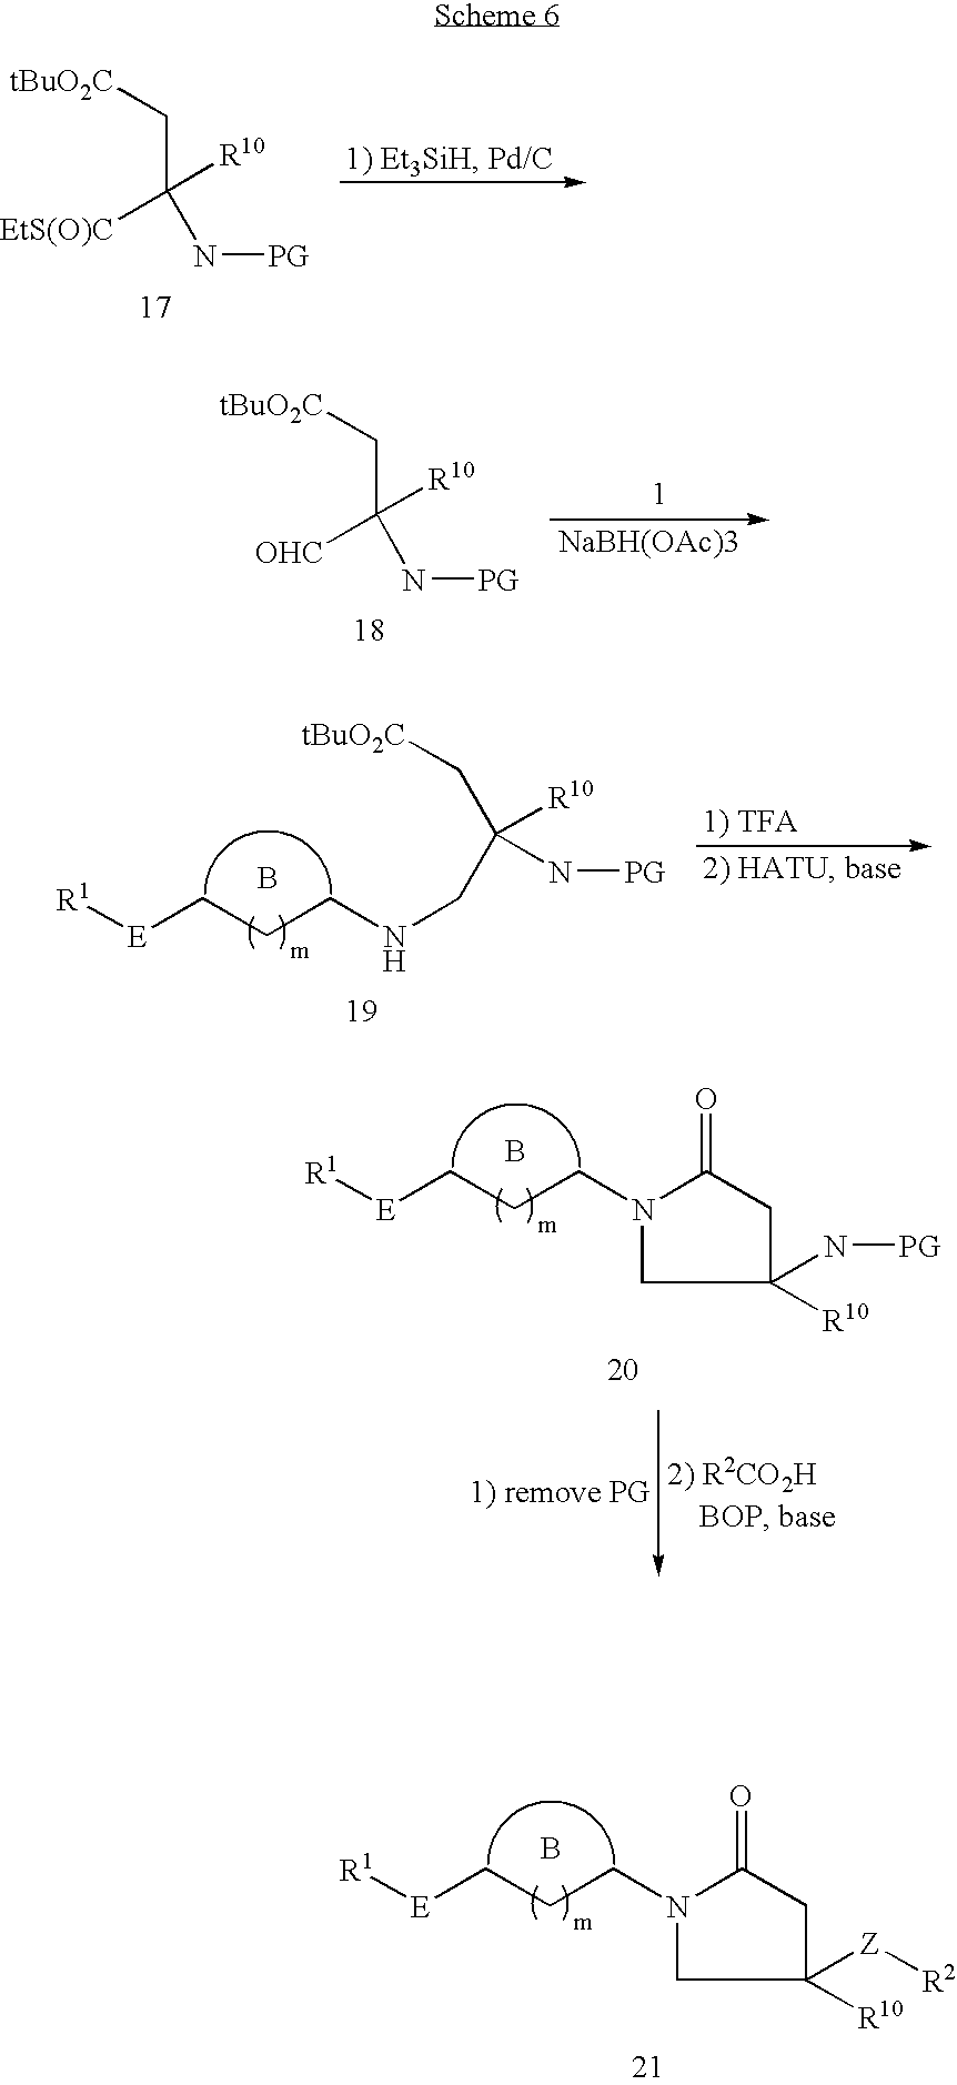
[tBuO2C]CC([OHC])(N[PG])[R10].[NaBH(OAc)3].[R1][E]CCCN1C(=O)CC([R10])([Z][R2])C1.B.[tBuO2C]CC([EtS(O)C])(N[PG])[R10].[R1][E]CCCNCC(C[tBuO2C])([R10])N[PG].B.[R1][E]CCCN1C(=O)CC(N[PG])([R10])C1.B
